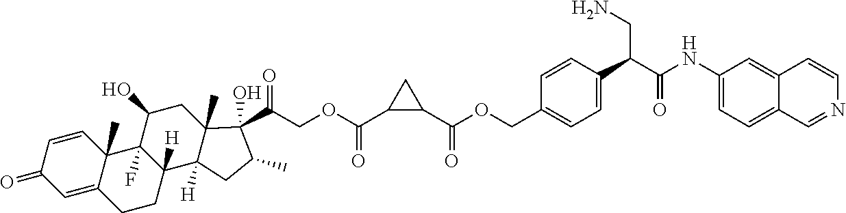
C1=CC2(C)C(=CC1=O)CCC1([H])C2(F)C(O)CC2(C)C1([H])CC(C)C2(C(=O)COC(C1CC1C(OCC1=CC=C(C(C(NC2=CC=C3C(=C2)C=CN=C3)=O)CN)C=C1)=O)=O)O
